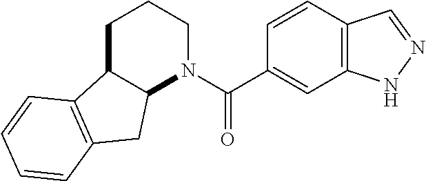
C1C2C(N(C(=O)C3=CC4=C(C=C3)C=NN4)CC1)CC1=C2C=CC=C1
